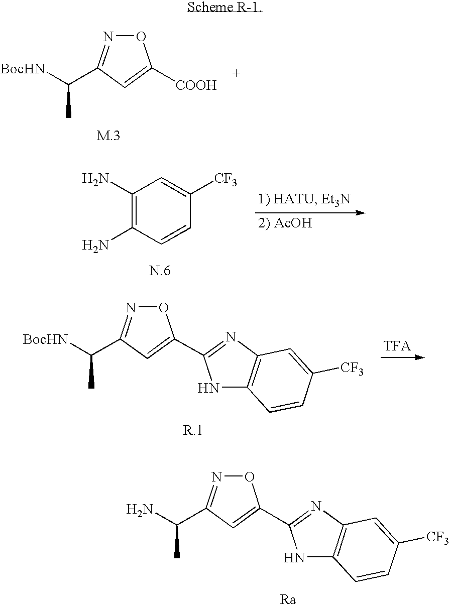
C1(N)=C(N)C=CC([CF3])=C1.O1N=C(C(N)C)C=C1C1=NC2=C(N1)C=CC([CF3])=C2.[Ra].O1N=C(C([BocHN])C)C=C1[COOH].O1N=C(C([BocHN])C)C=C1C1=NC2=C(N1)C=CC([CF3])=C2
